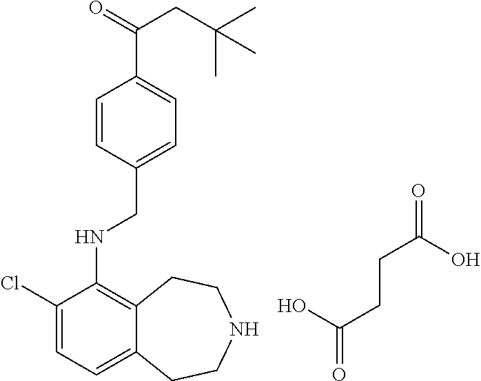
C12=CC=C(Cl)C(NCC3=CC=C(C(CC(C)(C)C)=O)C=C3)=C1CCNCC2.OC(CCC(=O)O)=O
